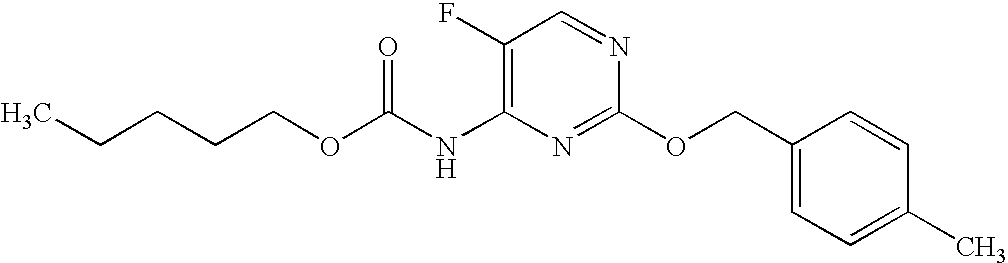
C1(F)=C(NC(OCCCCC)=O)N=C(OCC2=CC=C(C)C=C2)N=C1
